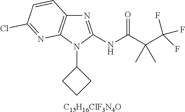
N1=C(NC(C(C(F)(F)F)(C)C)=O)N(C2CCC2)C2=C1C=CC(Cl)=N2.[C15H16ClF3N4O]
